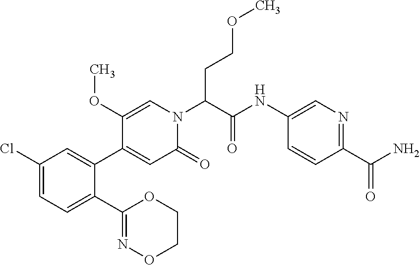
C1(Cl)=CC=C(C2=NOCCO2)C(C2=CC(=O)N(C(CCOC)C(=O)NC3=CN=C(C(N)=O)C=C3)C=C2OC)=C1
